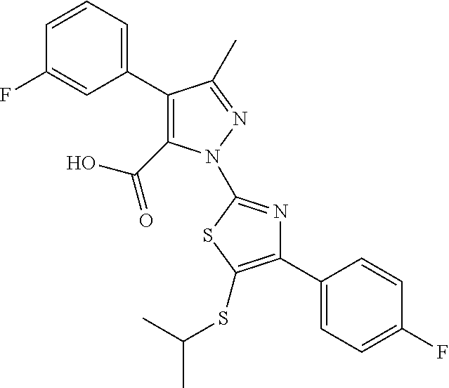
C1(C2=CC=CC(F)=C2)=C(C(=O)O)N(C2=NC(C3=CC=C(F)C=C3)=C(SC(C)C)S2)N=C1C
